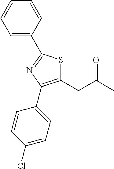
C1(CC(C)=O)=C(C2=CC=C(Cl)C=C2)N=C(C2=CC=CC=C2)S1
